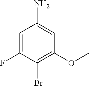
C1=C(F)C(Br)=C(OC)C=C1N
